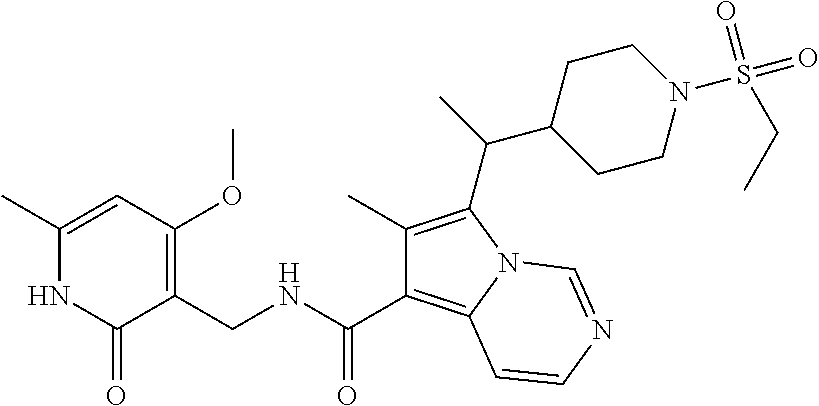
C1(C)=CC(OC)=C(CNC(C2=C3N(C(C(C)C4CCN(S(=O)(CC)=O)CC4)=C2C)C=NC=C3)=O)C(=O)N1
